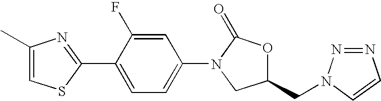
C1(C2=NC(C)=CS2)=CC=C(N2C(=O)OC(CN3N=NC=C3)C2)C=C1F
